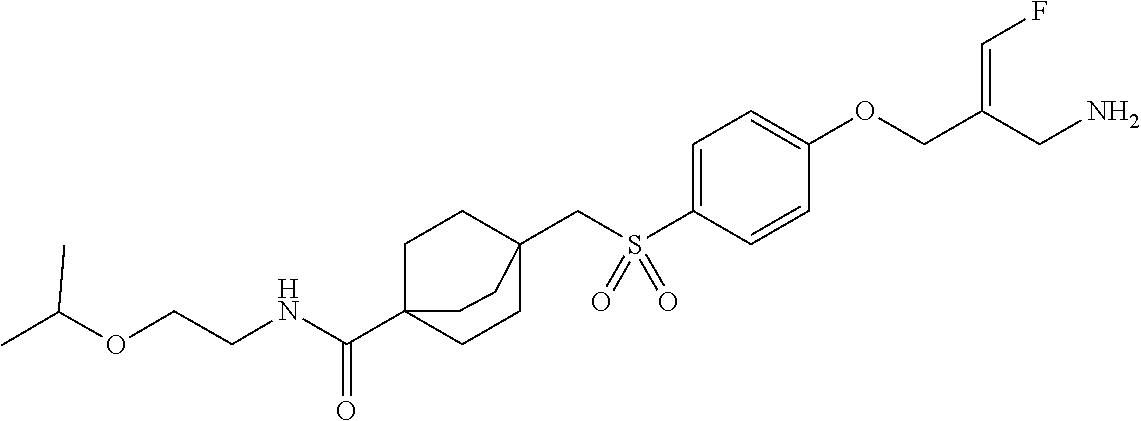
C1=C(S(CC23CCC(C(NCCOC(C)C)=O)(CC2)CC3)(=O)=O)C=CC(OCC(CN)=CF)=C1
